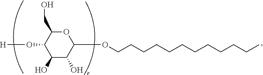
O1C(CO)C(O[H])C(O)C(O)C1OCCCCCCCCCCCC
